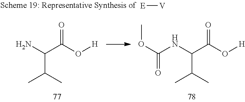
N(C(C(O[H])=O)C(C)C)C(OC)=O.NC(C(O[H])=O)C(C)C.[E][V]
